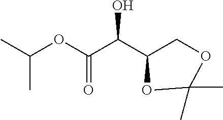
CC(OC(C(C1COC(C)(C)O1)O)=O)C
